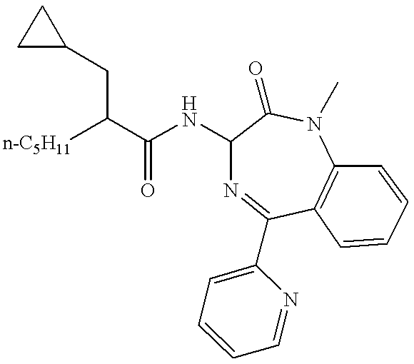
[n-C5H11]C(C(NC1N=C(C2=CC=CC=N2)C2=C(N(C)C1=O)C=CC=C2)=O)CC1CC1
